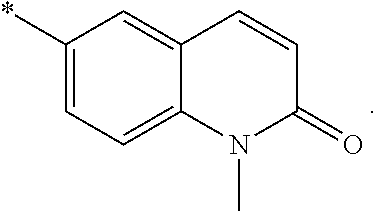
C1(*)=CC=C2C(=C1)C=CC(=O)N2C
